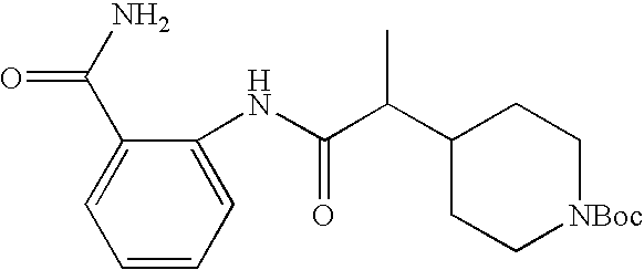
C1(NC(C(C2CC[NBoc]CC2)C)=O)=CC=CC=C1C(N)=O
